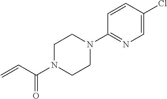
C1=C(Cl)C=CC(N2CCN(C(C=C)=O)CC2)=N1
